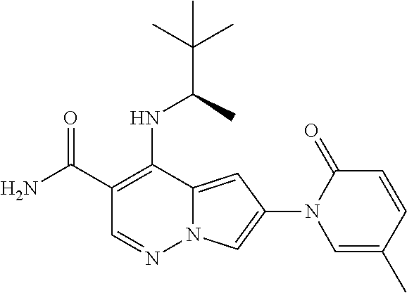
C1(C(=O)N)=C(NC(C)C(C)(C)C)C2=CC(N3C=C(C)C=CC3=O)=CN2N=C1
